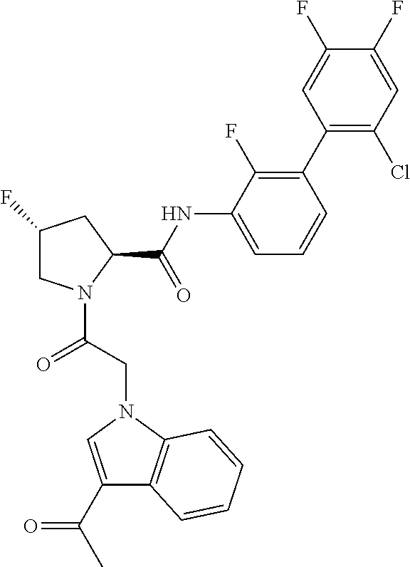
C1C(F)CC(C(NC2=CC=CC(C3=C(Cl)C=C(F)C(F)=C3)=C2F)=O)N1C(CN1C=C(C(C)=O)C2=C1C=CC=C2)=O
